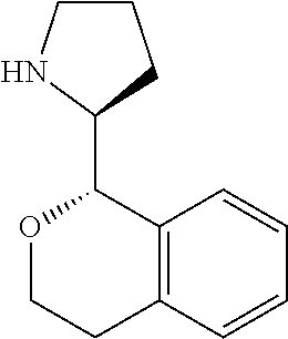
O1CCC2=C(C1C1CCCN1)C=CC=C2
